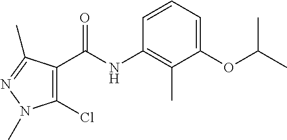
C1(OC(C)C)=CC=CC(NC(=O)C2=C(Cl)N(C)N=C2C)=C1C
